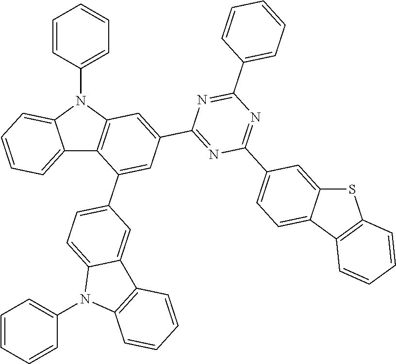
C12=CC=CC=C1N(C1=CC=CC=C1)C1=C2C(C2=CC=C3C(=C2)C2=C(N3C3=CC=CC=C3)C=CC=C2)=CC(C2=NC(C3=CC=C4C(=C3)SC3=C4C=CC=C3)=NC(C3=CC=CC=C3)=N2)=C1
